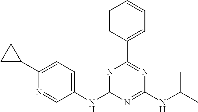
C1=CC(C2=NC(NC(C)C)=NC(NC3=CC=C(C4CC4)N=C3)=N2)=CC=C1
